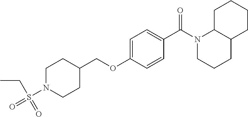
C1=C(OCC2CCN(S(=O)(=O)CC)CC2)C=CC(C(=O)N2CCCC3C2CCCC3)=C1
